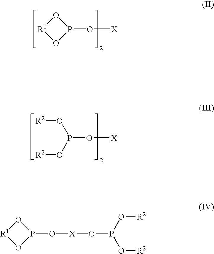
P1(O[X])O[R1]O1.P(O[X])(O[R2])O[R2].O([X]OP(O[R2])O[R2])P1O[R1]O1
